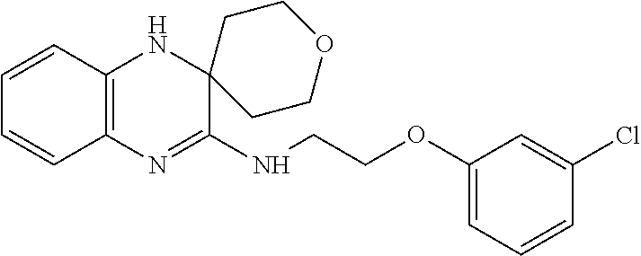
C1=CC2=C(C=C1)N=C(NCCOC1=CC=CC(Cl)=C1)C1(N2)CCOCC1
